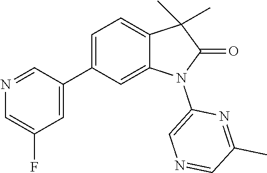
C1(C2=CC(F)=CN=C2)=CC=C2C(=C1)N(C1=CN=CC(C)=N1)C(=O)C2(C)C
